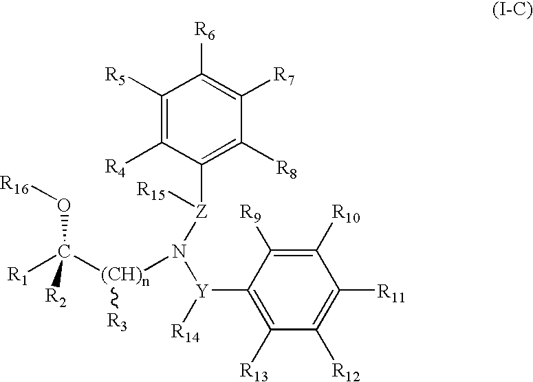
C1([R5])=C([R4])C([Z]([R15])N([(CH)n](C(O[R16])([R1])[R2])[R3])[Y]([R14])C2=C([R13])C([R12])=C([R11])C([R10])=C2[R9])=C([R8])C([R7])=C1[R6]
